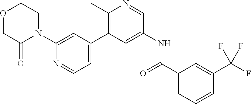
O1CC(=O)N(C2=CC(C3=C(C)N=CC(NC(=O)C4=CC=CC(C(F)(F)F)=C4)=C3)=CC=N2)CC1
